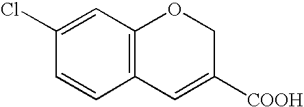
C1(Cl)=CC2=C(C=C1)C=C([COOH])CO2
